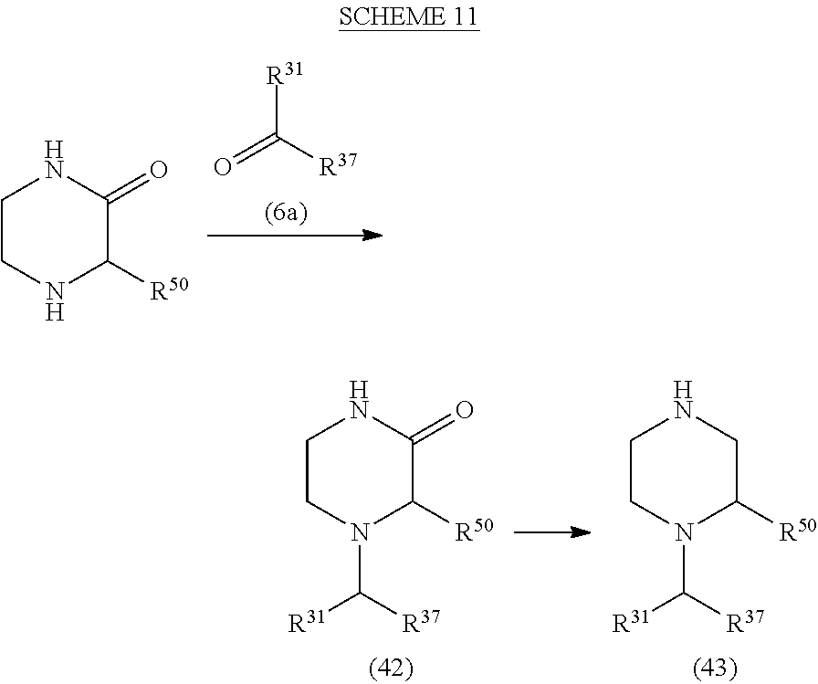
O=C([R37])[R31].C1CNC([R50])C(=O)N1.C1CN(C([R37])[R31])C([R50])C(=O)N1.C1CN(C([R37])[R31])C([R50])CN1
